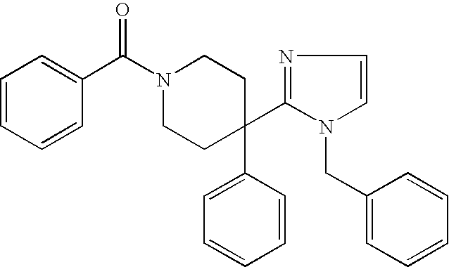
N1(C(C2=CC=CC=C2)=O)CCC(C2=CC=CC=C2)(C2=NC=CN2CC2=CC=CC=C2)CC1
